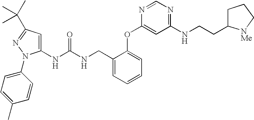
N(C(NCC1=CC=CC=C1OC1=CC(NCCC2CCC[NMe]2)=NC=N1)=O)C1=CC(C(C)(C)C)=NN1C1=CC=C(C)C=C1
